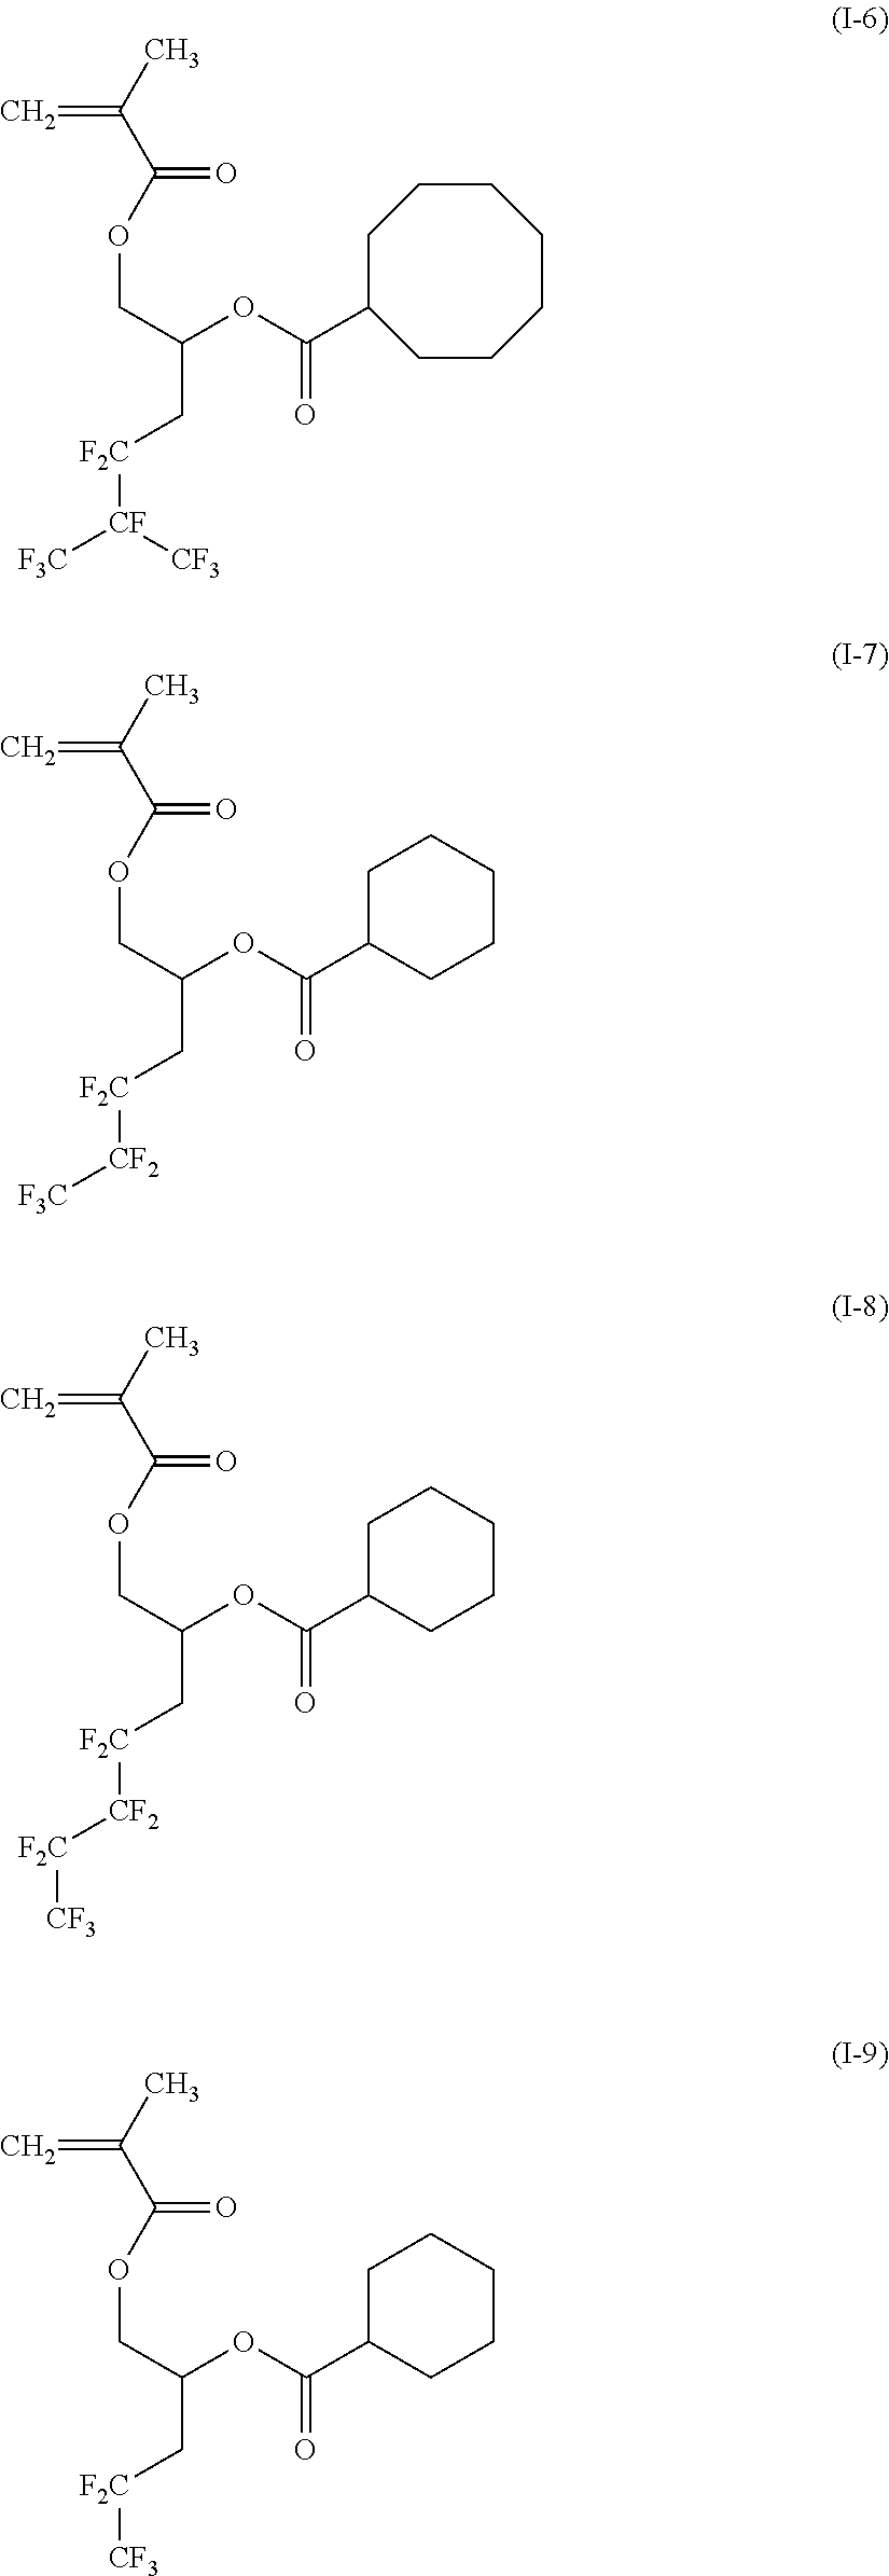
CC(C(OCC(OC(=O)C1CCCCCCC1)C[F2C][CF]([F3C])[CF3])=O)=C.CC(C(OCC(OC(=O)C1CCCCC1)C[F2C][CF2][F3C])=O)=C.CC(C(OCC(OC(=O)C1CCCCC1)C[F2C][CF2][F2C][CF3])=O)=C.CC(C(OCC(OC(=O)C1CCCCC1)C[F2C][CF3])=O)=C
